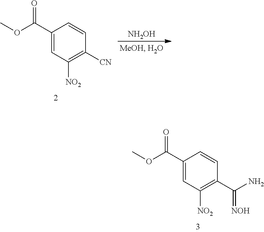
C1(C(OC)=O)=CC([NO2])=C([CN])C=C1.[NH2OH].C1(C(OC)=O)=CC([NO2])=C(C(N)=[NOH])C=C1
